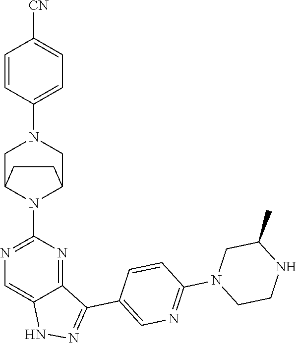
C1C2N(C3=NC=C4C(=N3)C(C3=CN=C(N5CCNC(C)C5)C=C3)=NN4)C(CN1C1=CC=C([CN])C=C1)CC2
